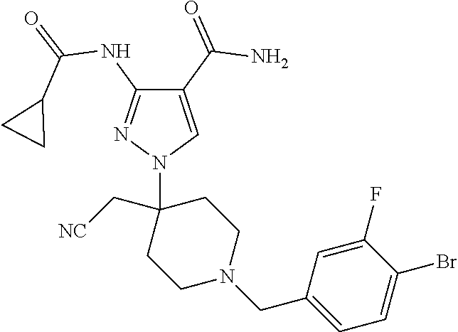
C1(C(=O)N)=CN(C2(C[NC])CCN(CC3=CC=C(Br)C(F)=C3)CC2)N=C1NC(=O)C1CC1
